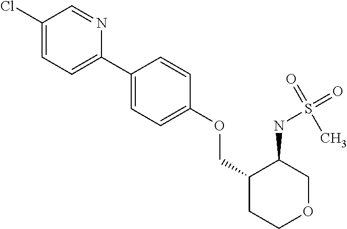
C1(C2=CC=C(OCC3CCOCC3NS(=O)(=O)C)C=C2)=CC=C(Cl)C=N1
